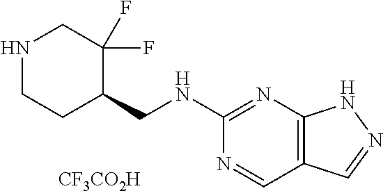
C1(NCC2CCNCC2(F)F)=NC2=C(C=N1)C=NN2.[CF3CO2H]
